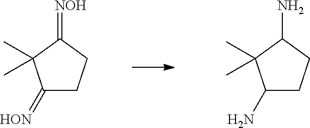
C1(=[HON])CCC(=[NOH])C1(C)C.C1(N)CCC(N)C1(C)C
